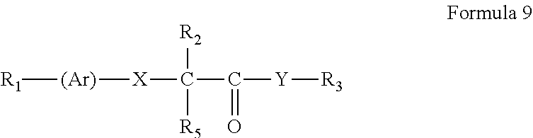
[R1][(Ar)][X]C(C([Y][R3])=O)([R2])[R5]
